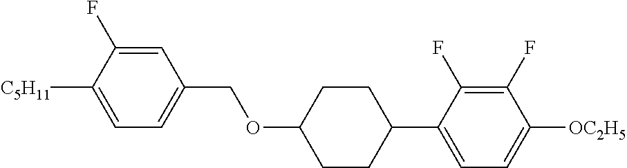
C1=C(F)C([C5H11])=CC=C1COC1CCC(C2=CC=C([OC2H5])C(F)=C2F)CC1
